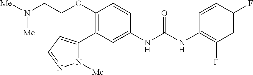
C1(OCCN([Me])[Me])=C(C2=CC=NN2[Me])C=C(NC(=O)NC2=C(F)C=C(F)C=C2)C=C1
